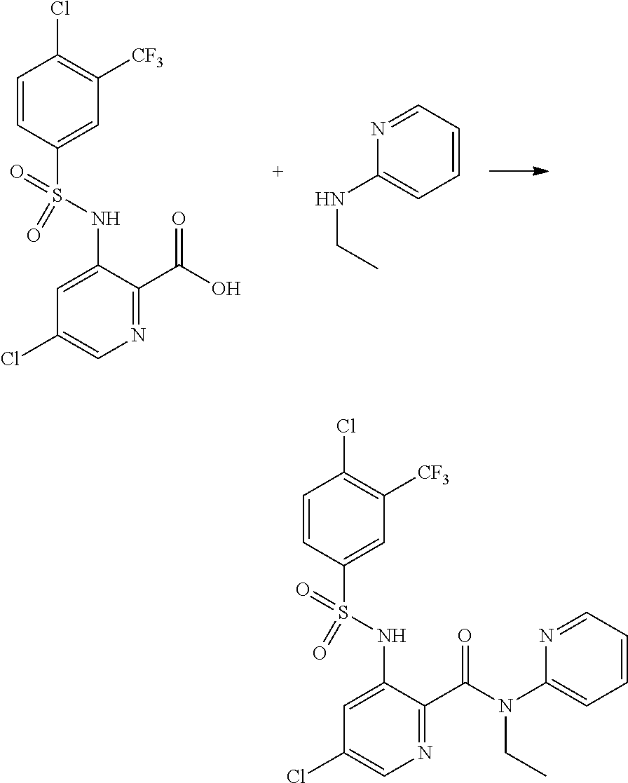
C1=CC(S(=O)(=O)NC2=CC(Cl)=CN=C2C(O)=O)=CC([CF3])=C1Cl.N1=CC=CC=C1NCC.C1=CC(S(=O)(=O)NC2=CC(Cl)=CN=C2C(N(C2=CC=CC=N2)CC)=O)=CC([CF3])=C1Cl
